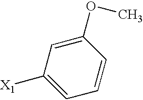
C1=C([X1])C=C(OC)C=C1
